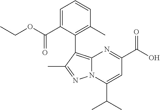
C12=C(C3=C(C)C=CC=C3C(OCC)=O)C(C)=NN1C(C(C)C)=CC(C(O)=O)=N2
